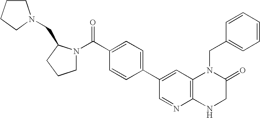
C1(C2=CC3=C(N=C2)NCC(=O)N3CC2=CC=CC=C2)=CC=C(C(N2CCCC2CN2CCCC2)=O)C=C1
